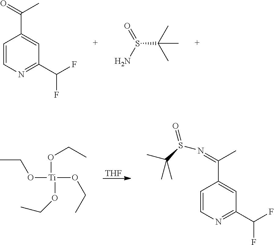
C1=CN=C(C(F)F)C=C1C(C)=O.S(C(C)(C)C)(N)=O.[THF].O([Ti](OCC)(OCC)OCC)CC.C1=CN=C(C(F)F)C=C1C(C)=NS(C(C)(C)C)=O
